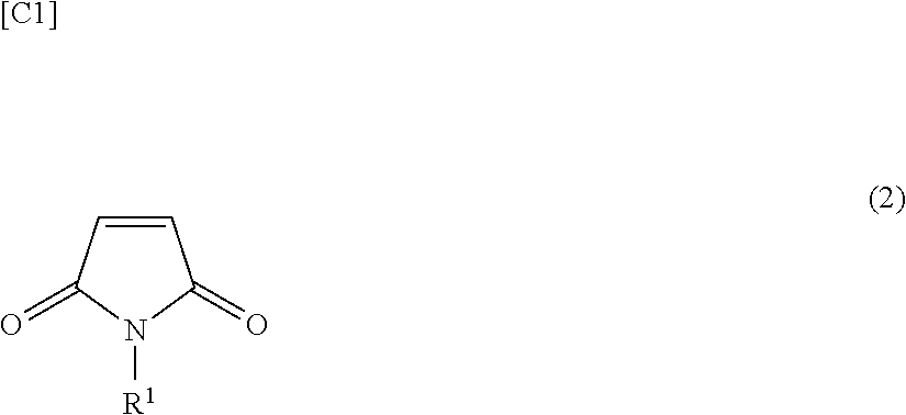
C1=CC(=O)N([R1])C1=O.[[C1]]
